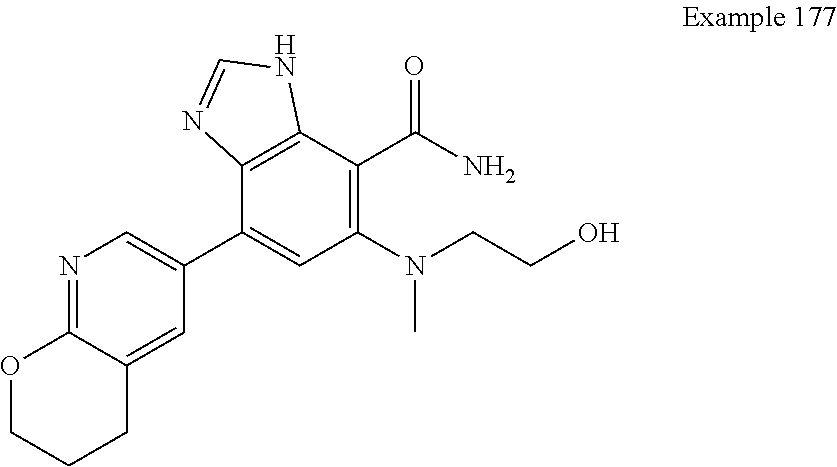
N1=C2C(=CC(C3=CC(N(CCO)C)=C(C(N)=O)C4=C3N=CN4)=C1)CCCO2
